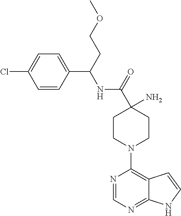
NC1(C(=O)NC(C2=CC=C(Cl)C=C2)CCOC)CCN(C2=C3C(=NC=N2)NC=C3)CC1
